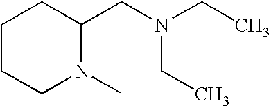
C1CCN(C)C(CN(CC)CC)C1
